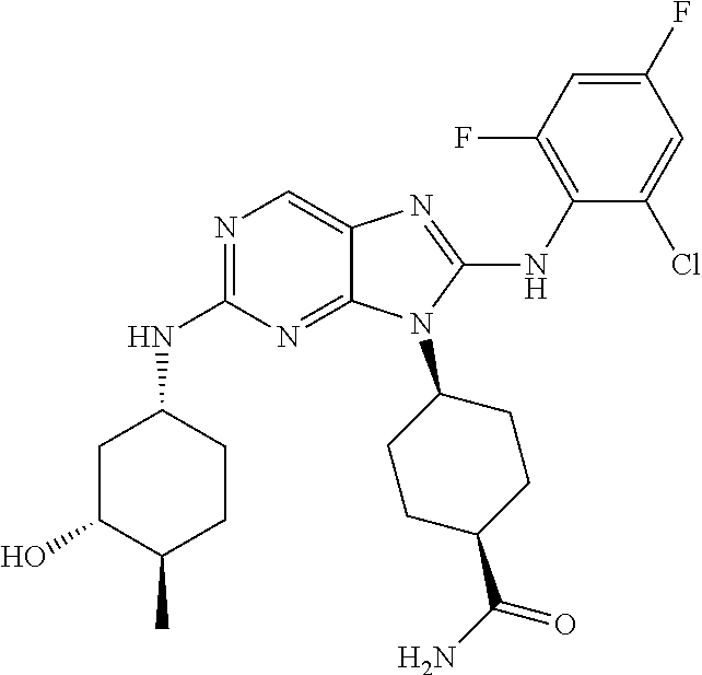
N1=C(NC2CC(O)C(C)CC2)N=C2C(=C1)N=C(NC1=C(F)C=C(F)C=C1Cl)N2C1CCC(C(N)=O)CC1
